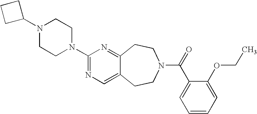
C1C(N2CCN(C3=NC=C4C(=N3)CCN(C(=O)C3=CC=CC=C3OCC)CC4)CC2)CC1
